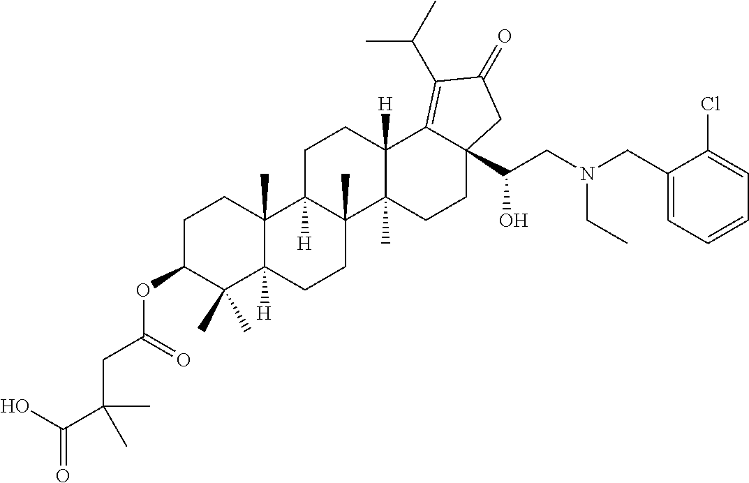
C1C(OC(CC(C(O)=O)(C)C)=O)C(C)(C)C2([H])C(C)(C1)C1([H])C(C)(CC2)C2(C)C([H])(CC1)C1=C(C(C)C)C(=O)CC1(C(CN(CC1=CC=CC=C1Cl)CC)O)CC2
